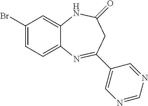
C1(Br)=CC=C2C(=C1)NC(=O)CC(C1=CN=CN=C1)=N2
